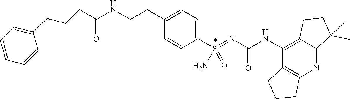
C12=C(NC(N=S(C3=CC=C(CCNC(CCCC4=CC=CC=C4)=O)C=C3)(=O)N)=O)C3=C(N=C1C(C)(C)CC2)CCC3
